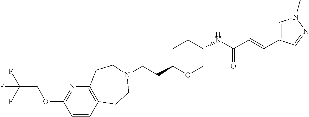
C(CC1OCC(NC(C=CC2=CN(C)N=C2)=O)CC1)N1CCC2=C(N=C(OCC(F)(F)F)C=C2)CC1
